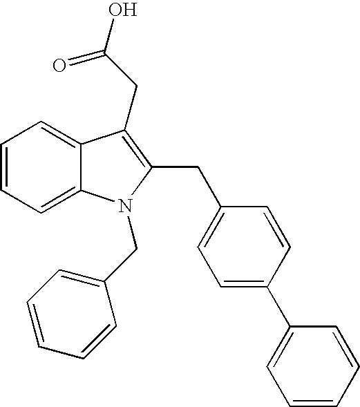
C1=CC=C2C(=C1)C(CC(=O)O)=C(CC1=CC=C(C3=CC=CC=C3)C=C1)N2CC1=CC=CC=C1
